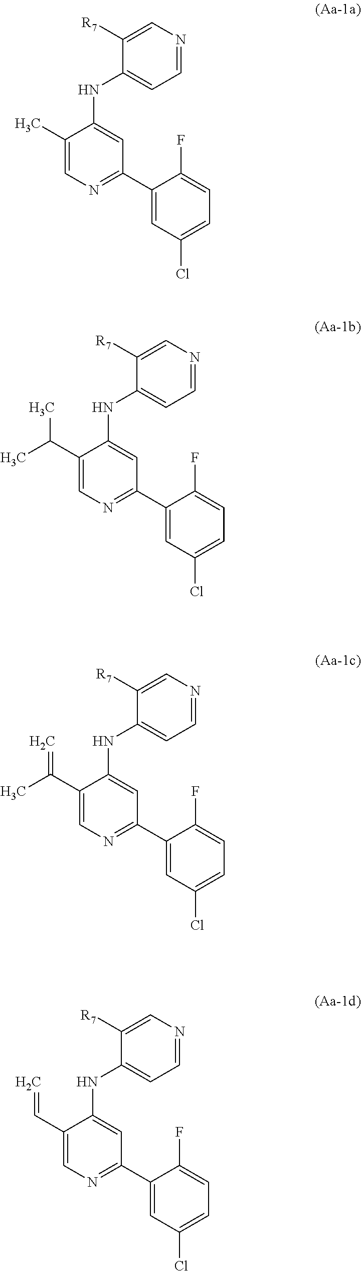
C1(C)=CN=C(C2=CC(Cl)=CC=C2F)C=C1NC1=CC=NC=C1[R7].C1(C(C)C)=CN=C(C2=CC(Cl)=CC=C2F)C=C1NC1=CC=NC=C1[R7].C1(C(C)=C)=CN=C(C2=CC(Cl)=CC=C2F)C=C1NC1=CC=NC=C1[R7].C1(C=C)=CN=C(C2=CC(Cl)=CC=C2F)C=C1NC1=CC=NC=C1[R7]
